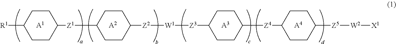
C1CC([Z1]C2CCC([Z2][W1][Z3]C3CCC([Z4]C4CCC([Z5][W2][X1])CC4)CC3)CC2)CCC1[R1].[A1].[A2].[A3].[A4]
